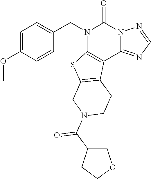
N1(CC2=CC=C(OC)C=C2)C2=C(C3=NC=NN3C1=O)C1=C(S2)CN(C(=O)C2COCC2)CC1
